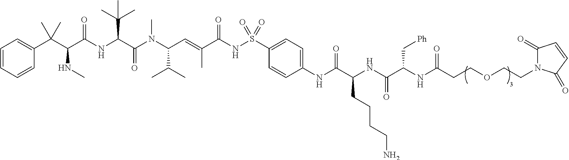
C1=CC=CC(C(C(C(NC(C(N(C(C=C(C(NS(C2=CC=C(NC(C(NC(C(NC(CCOCCN3C(=O)C=CC3=O)=O)C[Ph])=O)CCCCN)=O)C=C2)(=O)=O)=O)C)C(C)C)C)=O)C(C)(C)C)=O)NC)(C)C)=C1
